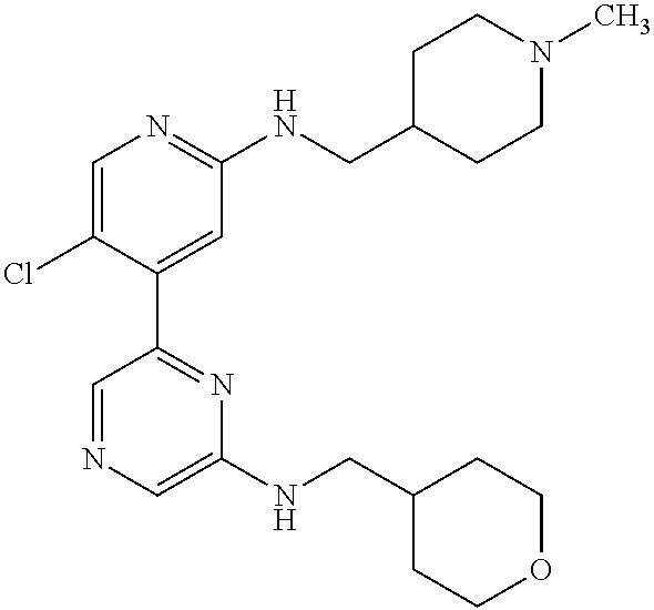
C1=C(Cl)C(C2=NC(NCC3CCOCC3)=CN=C2)=CC(NCC2CCN(C)CC2)=N1
